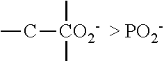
C[CO2-](C)CC
